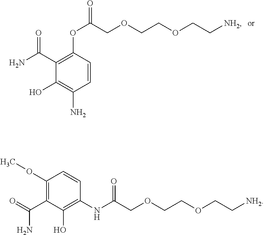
C1=CC(OC(COCCOCC[NH2])=O)=C(C(=O)N)C(O)=C1N.C1(OC)=C(C(N)=O)C(O)=C(NC(=O)COCCOCC[NH2])C=C1
